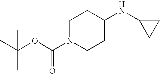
C1N(C(OC(C)(C)C)=O)CCC(NC2CC2)C1
